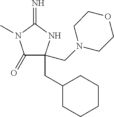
C1(=O)C(CN2CCOCC2)(CC2CCCCC2)NC(=N)N1C
